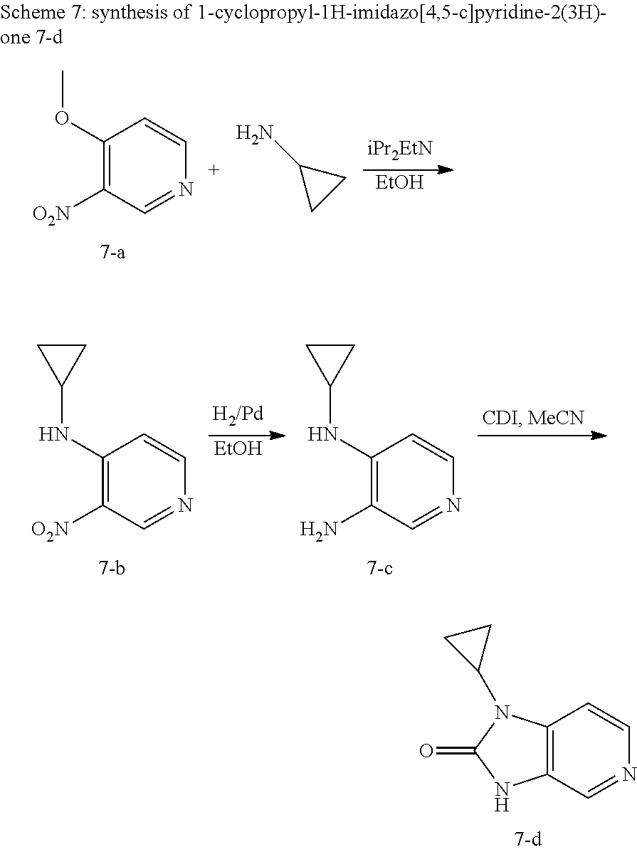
[EtOH].C1(NC2CC2)=C([O2N])C=NC=C1.C1(NC2CC2)=C(N)C=NC=C1.C12=C(C=NC=C1)NC(=O)N2C1CC1.[EtOH].C1(OC)=C([O2N])C=NC=C1.C1(N)CC1
